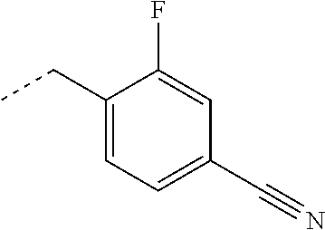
C1(CC)=CC=C(C#N)C=C1F
